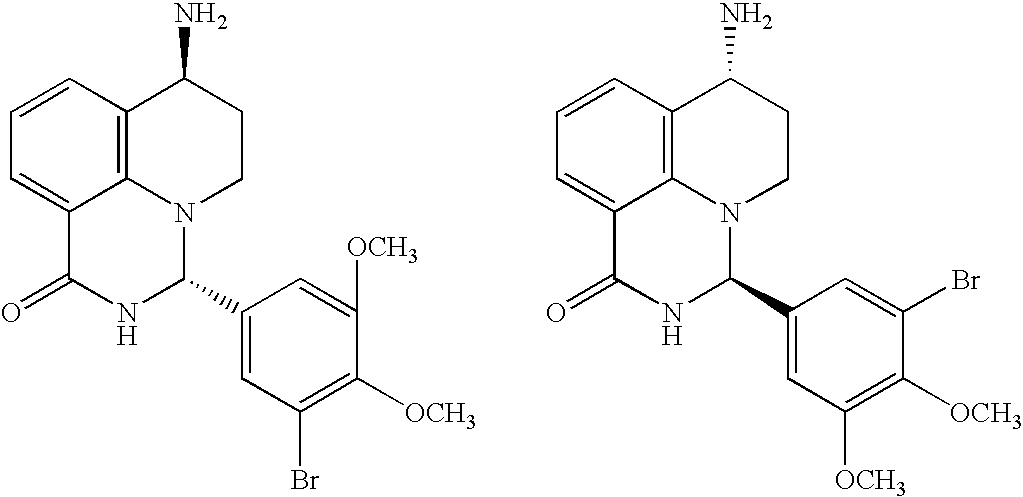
C1=CC2=C3C(=C1)C(=O)NC(C1=CC(Br)=C([OCH3])C([OCH3])=C1)N3CCC2N.C1=CC2=C3C(=C1)C(=O)NC(C1=CC([OCH3])=C([OCH3])C(Br)=C1)N3CCC2N
